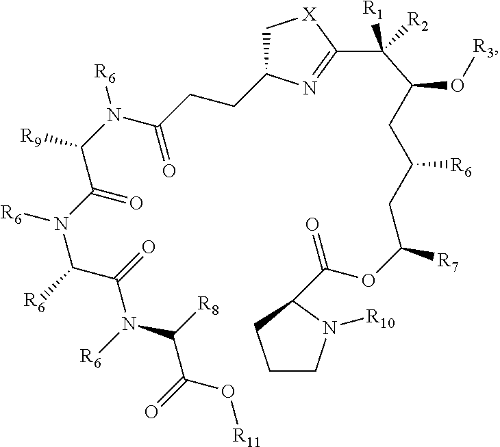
C(N(C(C(=O)N(C(C(O[R11])=O)[R8])[R6])[R6])[R6])(=O)C([R9])N([R6])C(CCC1C[X]C(C([R1])([R2])C(CC(CC(OC(=O)C2CCCN2[R10])[R7])[R6])O[R3])=N1)=O
